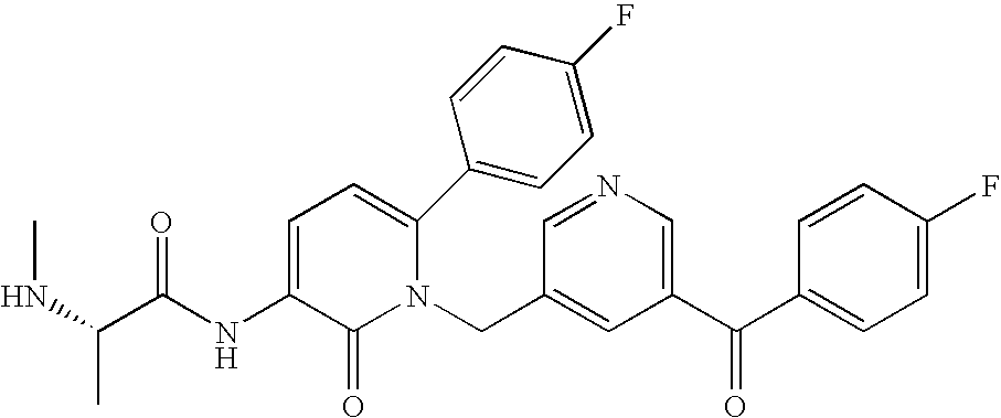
C1(C(C2=CN=CC(CN3C(C4=CC=C(F)C=C4)=CC=C(NC(C(NC)C)=O)C3=O)=C2)=O)=CC=C(F)C=C1
